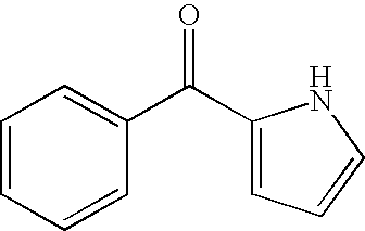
C1(C(C2=CC=CN2)=O)=CC=CC=C1
